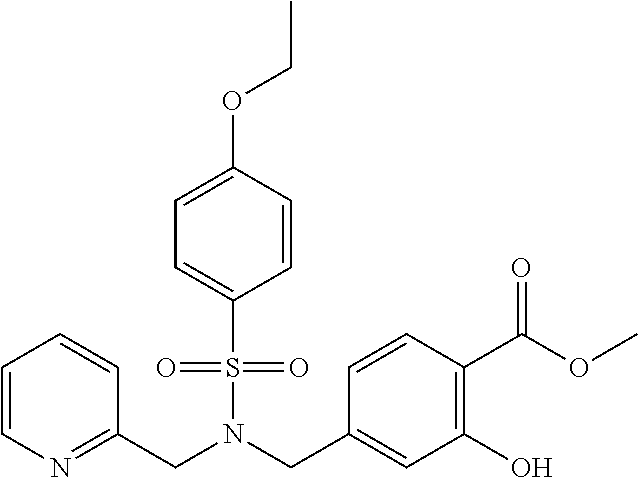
C1=C(OCC)C=CC(S(N(CC2=CC(O)=C(C(OC)=O)C=C2)CC2=NC=CC=C2)(=O)=O)=C1
